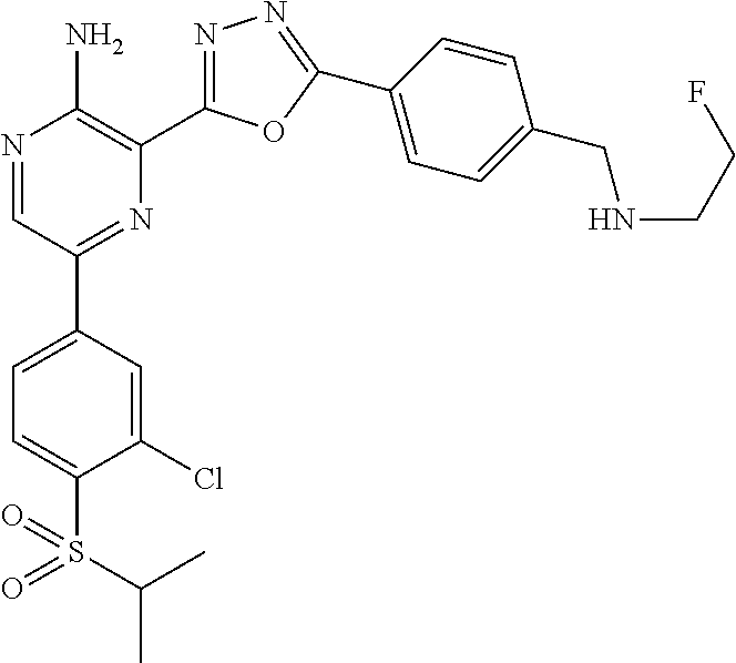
N1=CC(C2=CC=C(S(C(C)C)(=O)=O)C(Cl)=C2)=NC(C2=NN=C(C3=CC=C(CNCCF)C=C3)O2)=C1N
